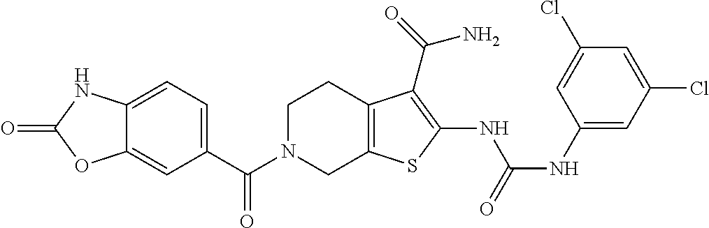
C1(C(N2CC3=C(CC2)C(C(=O)N)=C(NC(NC2=CC(Cl)=CC(Cl)=C2)=O)S3)=O)=CC=C2C(=C1)OC(=O)N2
